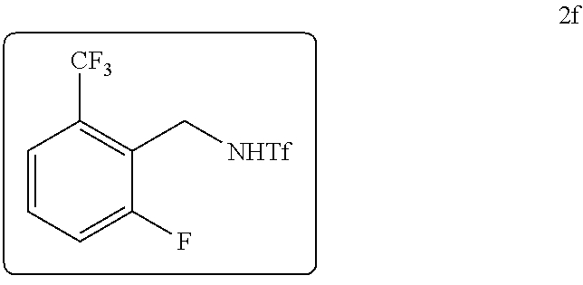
C1=CC=C(F)C(C[NHTf])=C1[CF3]
